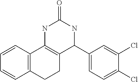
C1=CC2=C(C=C1)CCC1=C2NC(=O)NC1C1=CC=C(Cl)C(Cl)=C1
